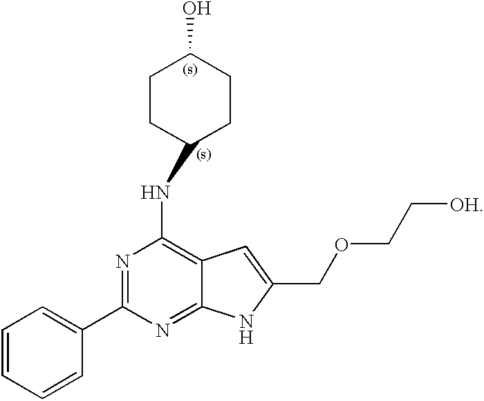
C1=CC=CC(C2=NC(NC3CCC(O)CC3)=C3C(=N2)NC(COCC[OH])=C3)=C1
